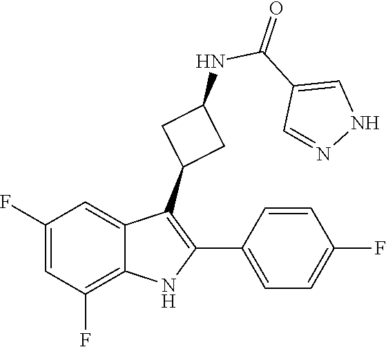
N1=CC(C(NC2CC(C3=C(C4=CC=C(F)C=C4)NC4=C(F)C=C(F)C=C34)C2)=O)=CN1
